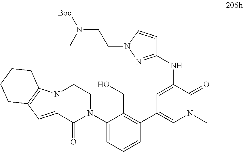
C1=CN(CCN([Boc])C)N=C1NC1=CC(C2=C(CO)C(N3CCN4C(=CC5=C4CCCC5)C3=O)=CC=C2)=CN(C)C1=O
